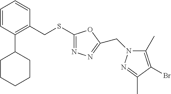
C1=CC(C2CCCCC2)=C(CSC2=NN=C(CN3C(C)=C(Br)C(C)=N3)O2)C=C1
